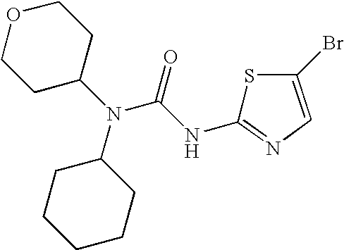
C1CCCCC1N(C(=O)NC1=NC=C(Br)S1)C1CCOCC1
